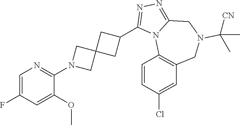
C1=C(F)C=C(OC)C(N2CC3(C2)CC(C2=NN=C4N2C2=C(CN(C([CN])(C)C)C4)C=C(Cl)C=C2)C3)=N1
